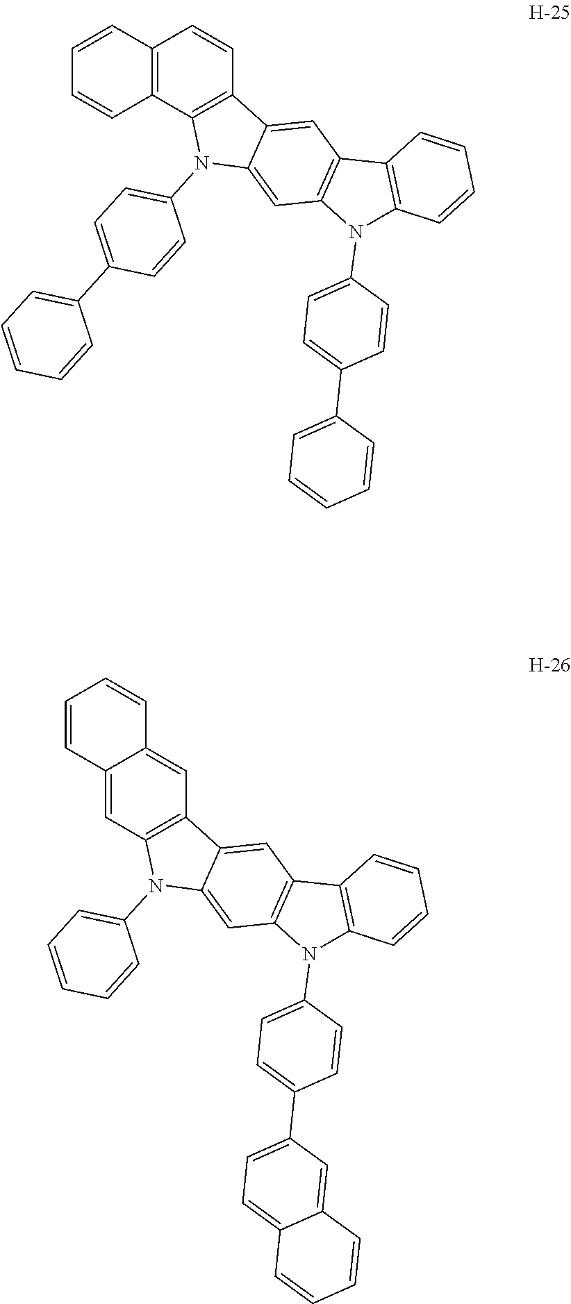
C1=CC2=C(C=C1)C1=C(C=C2)C2=CC3=C(C=C2N1C1=CC=C(C2=CC=CC=C2)C=C1)N(C1=CC=C(C2=CC=CC=C2)C=C1)C1=C3C=CC=C1.C1=C2C(=CC3=C1N(C1=CC=CC=C1)C1=CC4=C(C=C31)C1=C(N4C3=CC=C(C4=CC=C5C(=C4)C=CC=C5)C=C3)C=CC=C1)C=CC=C2
